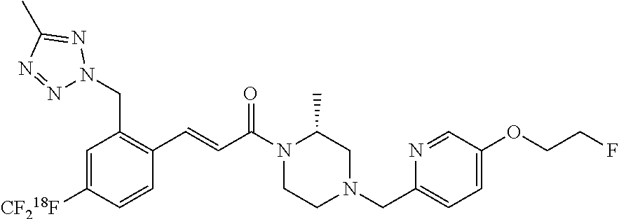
C1=C([CF218F])C=CC(C=CC(N2CCN(CC3=CC=C(OCCF)C=N3)CC2C)=O)=C1CN1N=NC(C)=N1
